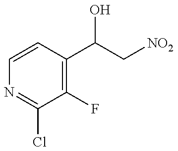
C1=CC(C(C[NO2])O)=C(F)C(Cl)=N1
